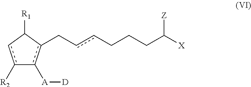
C1([R1])cc([R2])-c([A][D])c1CccCCCC([X])[Z]
